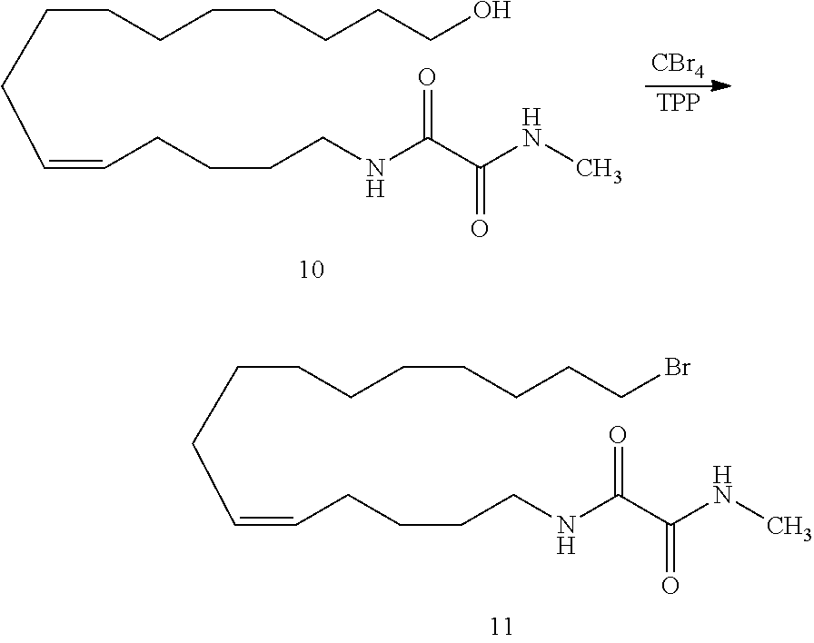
C(CCCCCCCBr)CC=CCCCCNC(C(NC)=O)=O.C(CCCCCCCO)CC=CCCCCNC(C(NC)=O)=O.[CBr4].[TPP]
